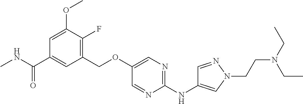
C1(COC2=CN=C(NC3=CN(CCN(CC)CC)N=C3)N=C2)=C(F)C(OC)=CC(C(NC)=O)=C1
